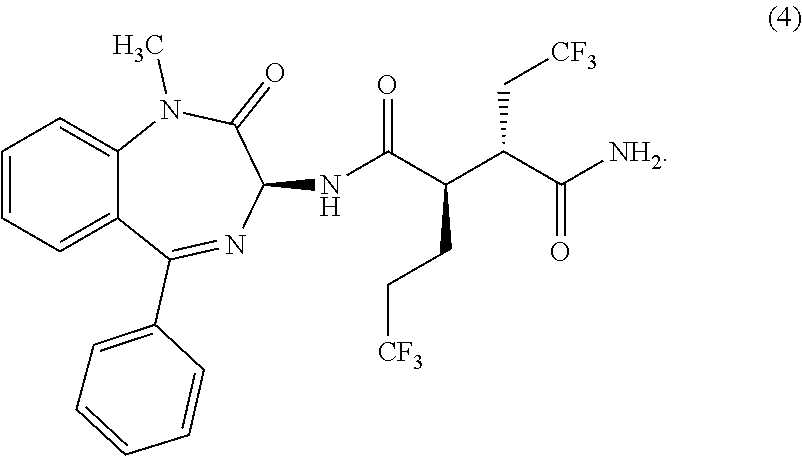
C12=CC=CC=C1C(C1=CC=CC=C1)=NC(NC(C(C(C([NH2])=O)C[CF3])CC[CF3])=O)C(=O)N2C
